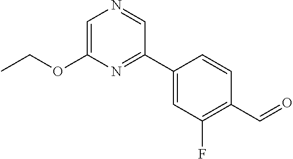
CCOC1=CN=CC(C2=CC(F)=C(C=O)C=C2)=N1
